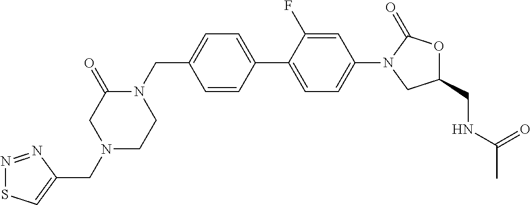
N1(CC2=CC=C(C3=CC=C(N4CC(CNC(C)=O)OC4=O)C=C3F)C=C2)C(=O)CN(CC2=CSN=N2)CC1
